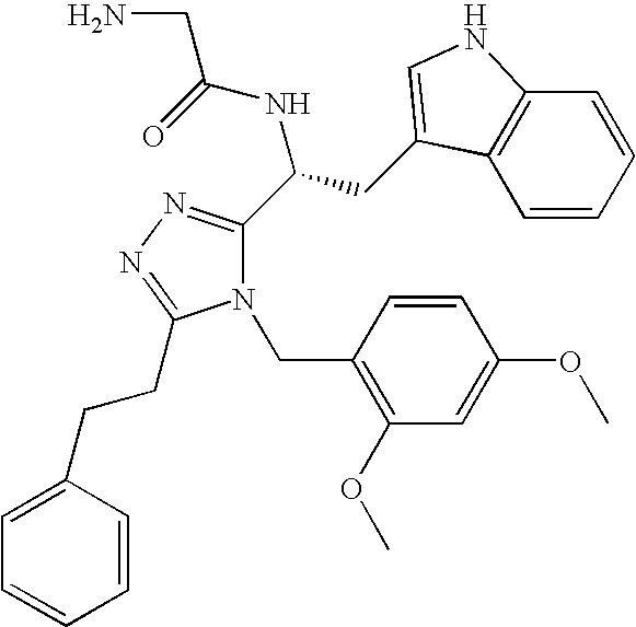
N1(CC2=C(OC)C=C(OC)C=C2)C(C(CC2=CNC3=C2C=CC=C3)NC(=O)CN)=NN=C1CCC1=CC=CC=C1
